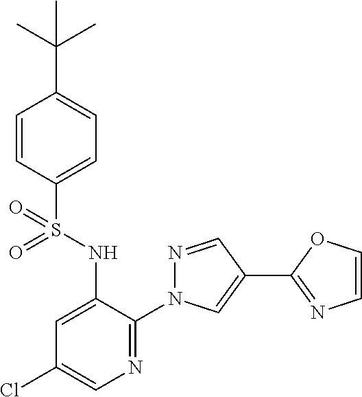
C1=CC(S(NC2=CC(Cl)=CN=C2N2N=CC(C3=NC=CO3)=C2)(=O)=O)=CC=C1C(C)(C)C
